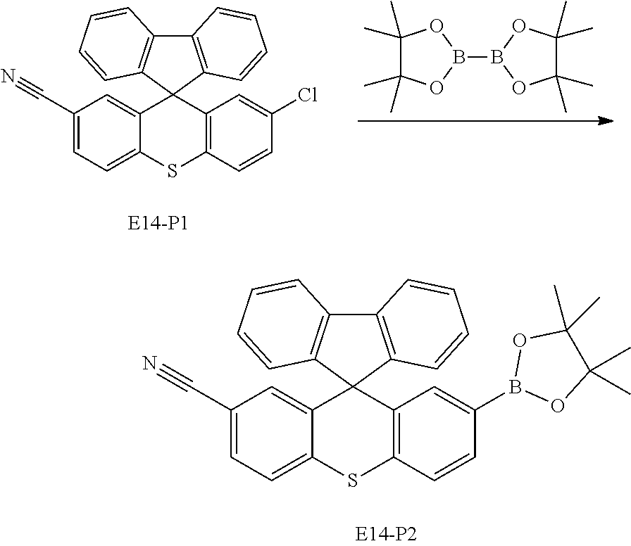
C1(C)(C)C(C)(C)OB(B2OC(C)(C)C(C)(C)O2)O1.C12=C(C=CC=C1)C1(C3=C2C=CC=C3)C2=CC(C#N)=CC=C2SC2=C1C=C(Cl)C=C2.C12=C(C=CC=C1)C1(C3=C2C=CC=C3)C2=CC(C#N)=CC=C2SC2=C1C=C(B1OC(C)(C)C(C)(C)O1)C=C2
